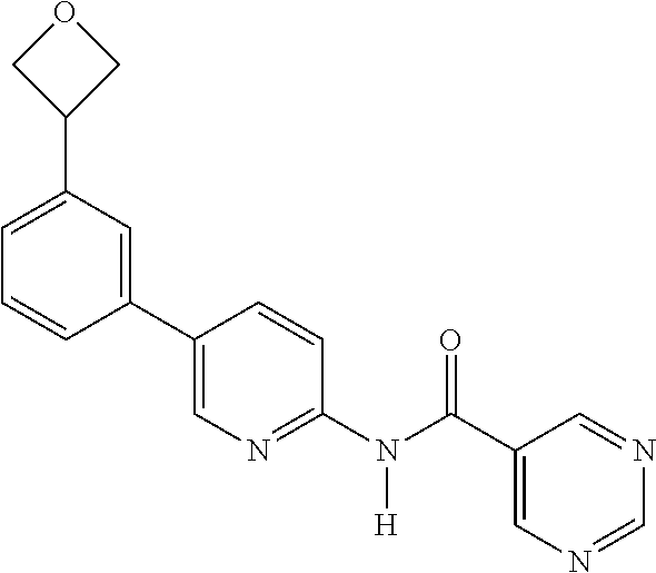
C1(C2=CN=C(N(C(C3=CN=CN=C3)=O)[H])C=C2)=CC(C2COC2)=CC=C1
